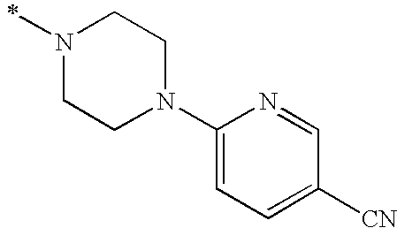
N1(C)CCN(C2=CC=C([CN])C=N2)CC1
